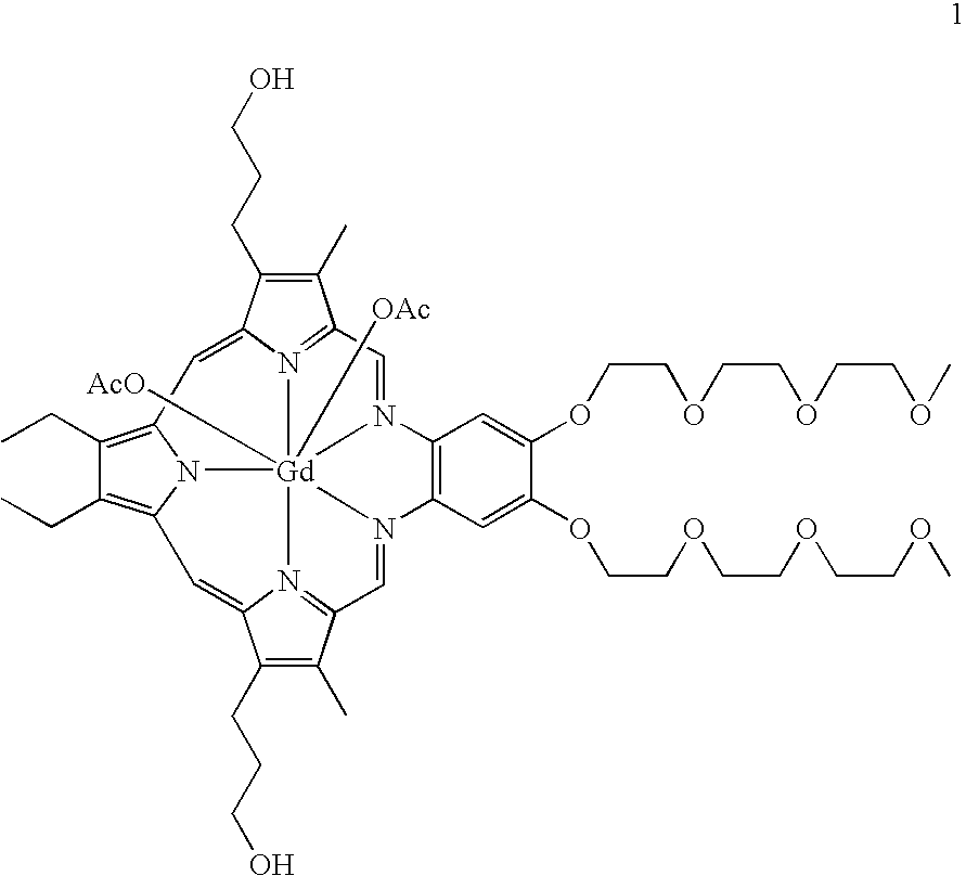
C1(C)=C(CCCO)C2=CC3=C(CC)C(CC)=C4N3[Gd]356([OAc])([AcO])N2=C1C=N3C1=C(C=C(OCCOCCOCCOC)C(OCCOCCOCCOC)=C1)N5=CC1=N6C(=C4)C(CCCO)=C1C
